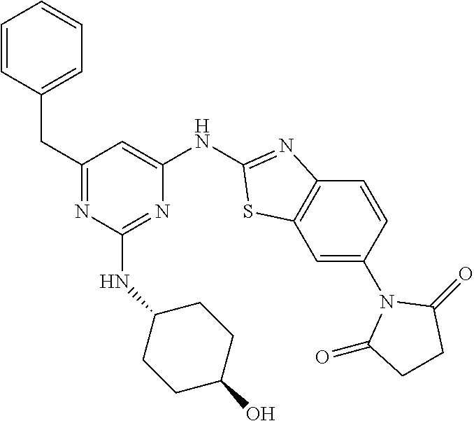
C1=CC(CC2=NC(NC3CCC(O)CC3)=NC(NC3=NC4=C(C=C(N5C(=O)CCC5=O)C=C4)S3)=C2)=CC=C1
